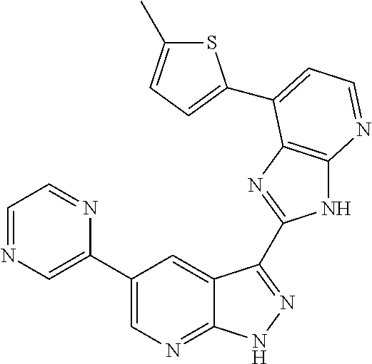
C1(C2=CN=CC=N2)=CN=C2C(=C1)C(C1=NC3=C(N1)N=CC=C3C1=CC=C(C)S1)=NN2
